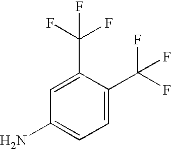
C1(C(F)(F)F)=CC(N)=CC=C1C(F)(F)F
